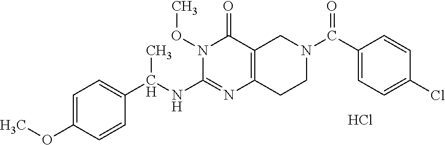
C1=C(OC)C=CC(C(NC2=NC3=C(C(=O)N2OC)CN(C(C2=CC=C(Cl)C=C2)=O)CC3)C)=C1.Cl
